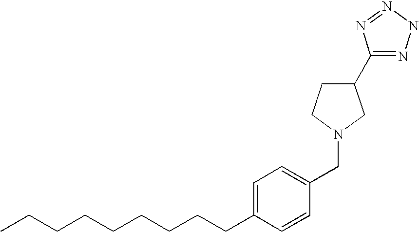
C1=C(CCCCCCCCC)C=CC(CN2CC(C3=NNN=N3)CC2)=C1
